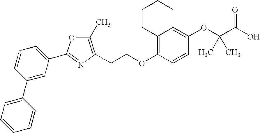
C1=CC=C(C2=NC(CCOC3=C4C(=C(OC(C(O)=O)(C)C)C=C3)CCCC4)=C(C)O2)C=C1C1=CC=CC=C1
